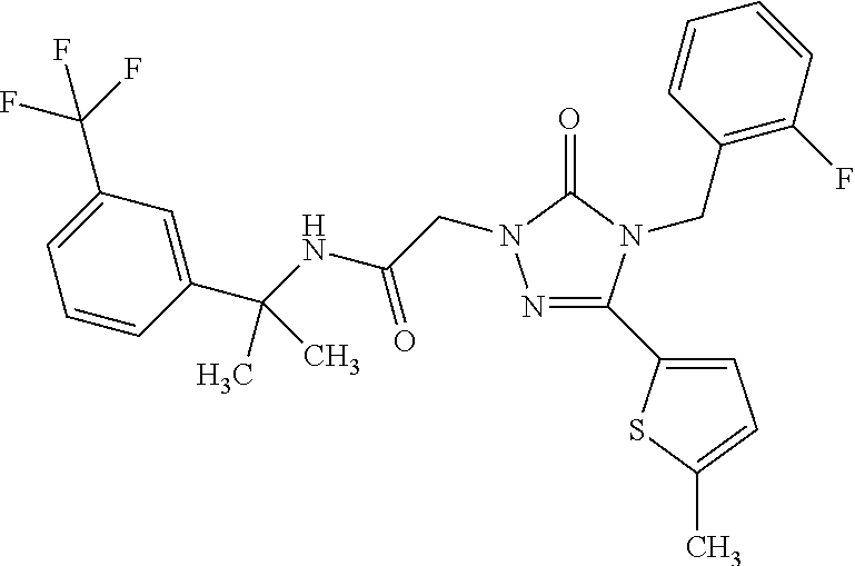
N1=C(C2=CC=C(C)S2)N(CC2=C(F)C=CC=C2)C(=O)N1CC(=O)NC(C)(C1=CC(C(F)(F)F)=CC=C1)C
